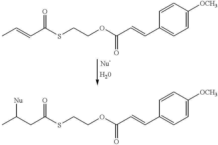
CC=CC(SCCOC(C=CC1=CC=C([OCH3])C=C1)=O)=O.CC(CC(SCCOC(C=CC1=CC=C([OCH3])C=C1)=O)=O)[Nu]
